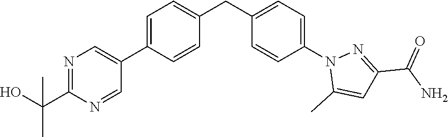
N1=C(C(O)(C)C)N=CC(C2=CC=C(CC3=CC=C(N4C(C)=CC(C(N)=O)=N4)C=C3)C=C2)=C1
